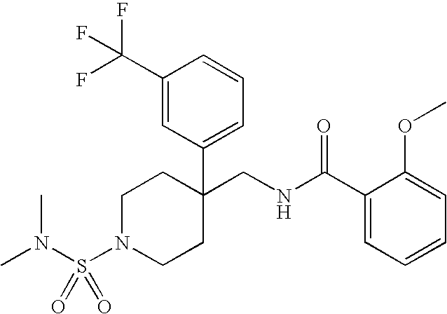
N(S(N1CCC(CNC(C2=CC=CC=C2OC)=O)(C2=CC=CC(C(F)(F)F)=C2)CC1)(=O)=O)(C)C
